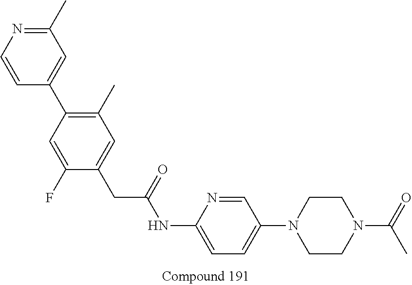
C1(C)=NC=CC(C2=C(C)C=C(CC(NC3=CC=C(N4CCN(C(=O)C)CC4)C=N3)=O)C(F)=C2)=C1
